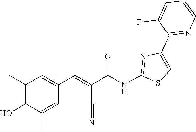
C1=C(F)C(C2=CSC(NC(C(=CC3=CC(C)=C(O)C(C)=C3)C#N)=O)=N2)=NC=C1
